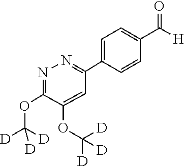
C1(C2=NN=C(OC([D])([D])[D])C(OC([D])([D])[D])=C2)=CC=C(C([H])=O)C=C1
